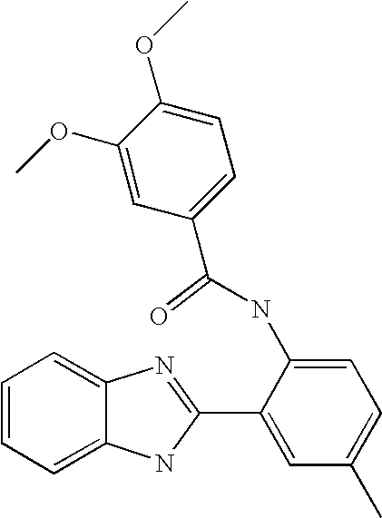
C12=CC=CC=C1N=C(C1=CC(C)=CC=C1NC(C1=CC=C(OC)C(OC)=C1)=O)N2
